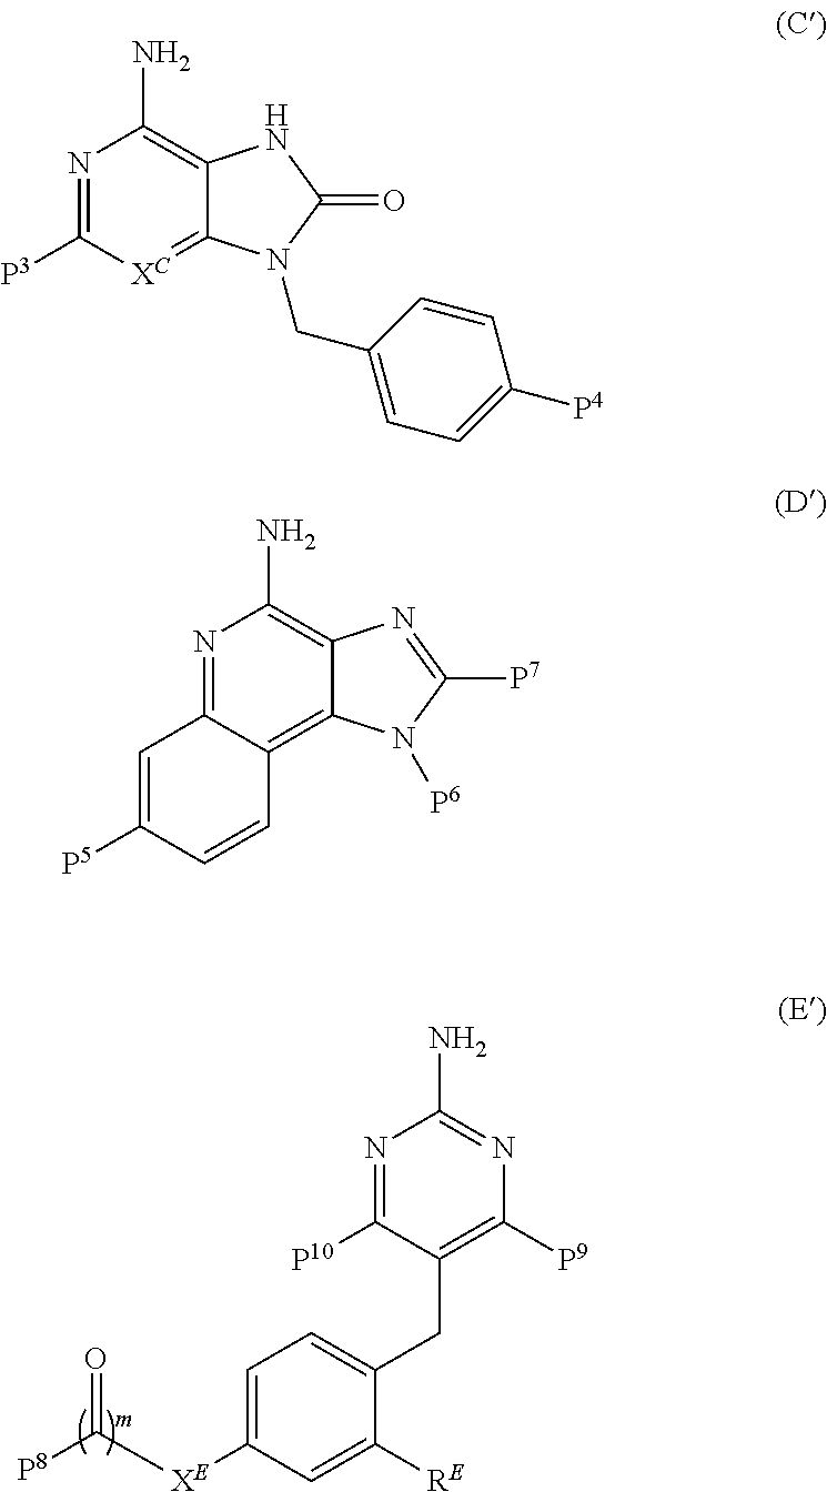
C1=C([XE]C([P8])=O)C=C([RE])C(CC2=C([P9])N=C(N)N=C2[P10])=C1.N1=C([P3])[XC]=C2C(=C1N)NC(=O)N2CC1=CC=C([P4])C=C1.N1=C2C(=C3C(=C1N)N=C([P7])N3[P6])C=CC([P5])=C2
